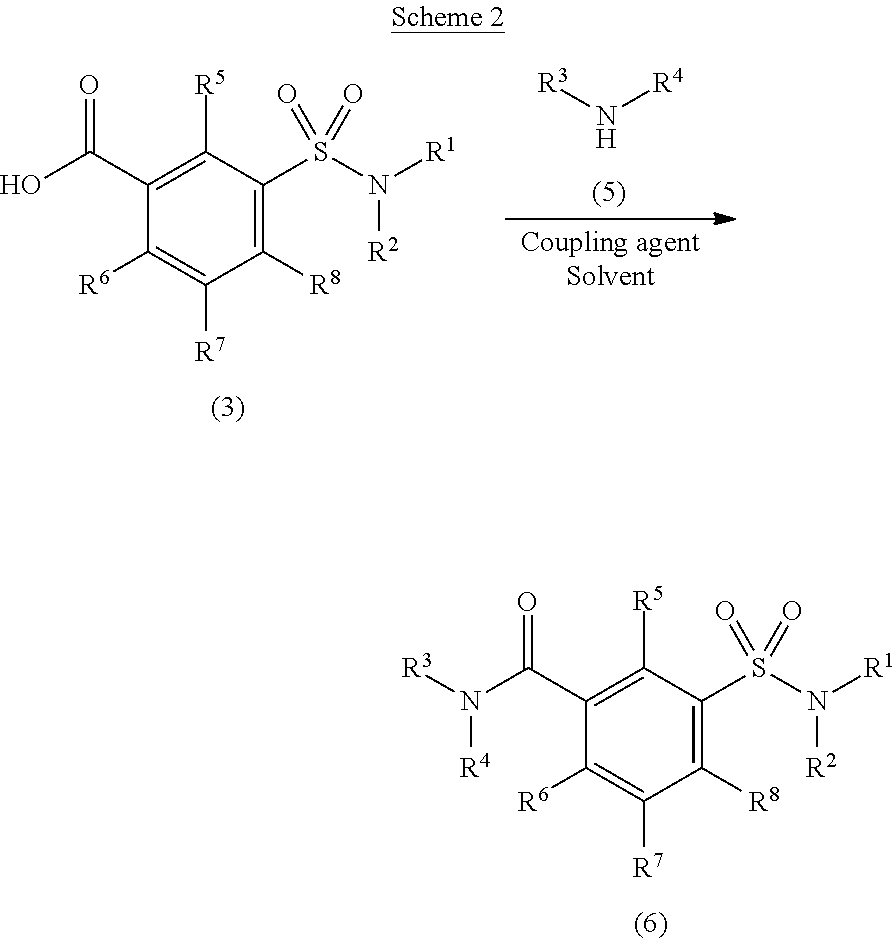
C1(C(N([R3])[R4])=O)=C([R5])C(S(N([R1])[R2])(=O)=O)=C([R8])C([R7])=C1[R6].C1(C(O)=O)=C([R5])C(S(N([R1])[R2])(=O)=O)=C([R8])C([R7])=C1[R6].[R3]N[R4]
